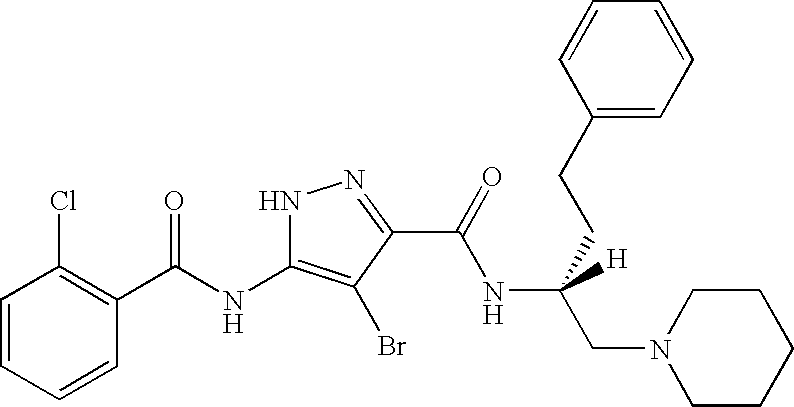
C1=CC=CC(C(=O)NC2=C(Br)C(C(=O)NC(CN3CCCCC3)(CCC3=CC=CC=C3)[H])=NN2)=C1Cl
